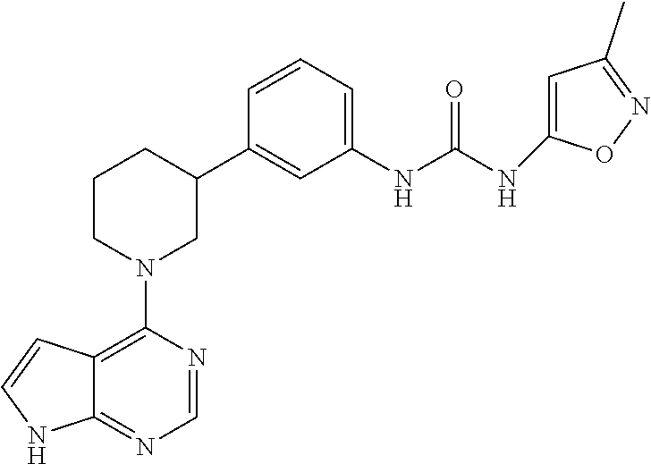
C12=C(N3CC(C4=CC(NC(NC5=CC(C)=NO5)=O)=CC=C4)CCC3)N=CN=C1NC=C2
